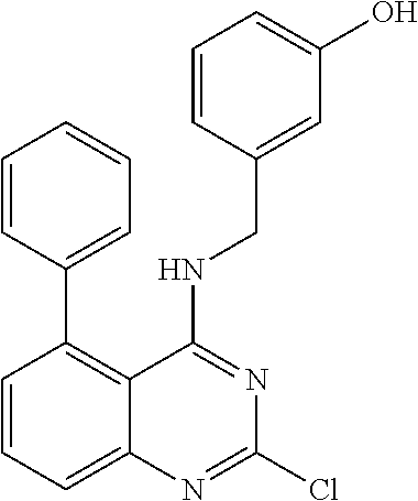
C1(C2=C3C(=CC=C2)N=C(Cl)N=C3NCC2=CC(O)=CC=C2)=CC=CC=C1
